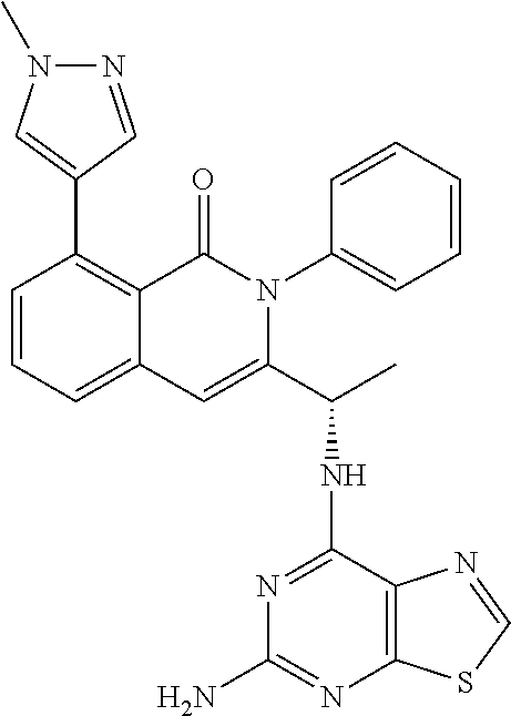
C1=CC=C2C(=C1C1=CN(C)N=C1)C(=O)N(C1=CC=CC=C1)C(C(C)NC1=NC(N)=NC3=C1N=CS3)=C2
